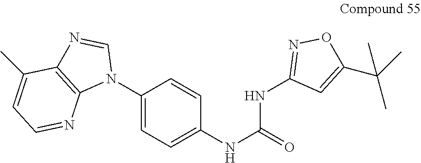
C1(N2C=NC3=C2N=CC=C3C)=CC=C(NC(=O)NC2=NOC(C(C)(C)C)=C2)C=C1
